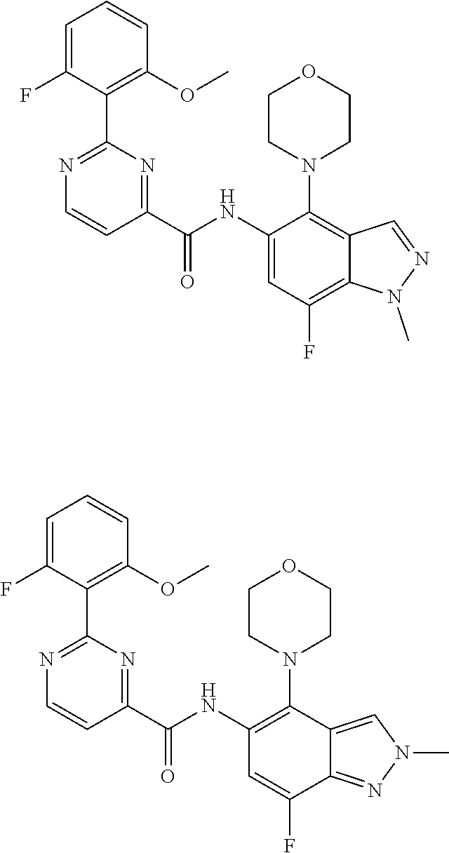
C1=C(F)C(C2=NC=CC(C(NC3=CC(F)=C4C(=C3N3CCOCC3)C=NN4C)=O)=N2)=C(OC)C=C1.C1=C(F)C(C2=NC=CC(C(NC3=C(N4CCOCC4)C4=CN(C)N=C4C(F)=C3)=O)=N2)=C(OC)C=C1
